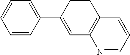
C1=CC(C2=CC3=C(C=C2)C=CC=N3)=CC=C1
